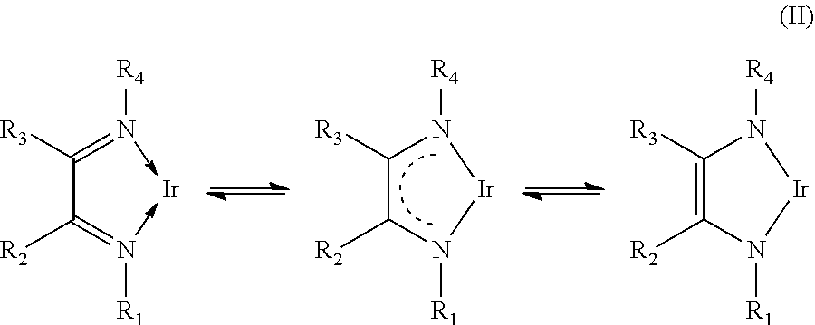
C1([R3])C([R2])N([R1])[Ir]N1[R4].C1([R3])=N([R4])->[Ir]-N([R1])=C1[R2].C1([R3])=C([R2])N([R1])[Ir]N1[R4]
